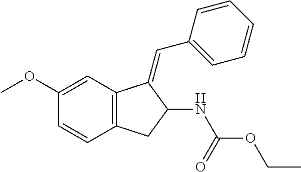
C12=C(C=C(OC)C=C1)C(=CC1=CC=CC=C1)C(NC(=O)OCC)C2
